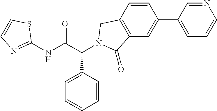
C1(NC(C(C2=CC=CC=C2)N2CC3=C(C=C(C4=CC=CN=C4)C=C3)C2=O)=O)=NC=CS1
